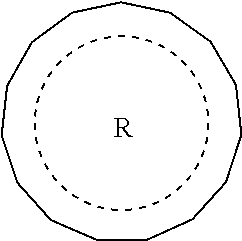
c1cccccccccccccc1.[R]
